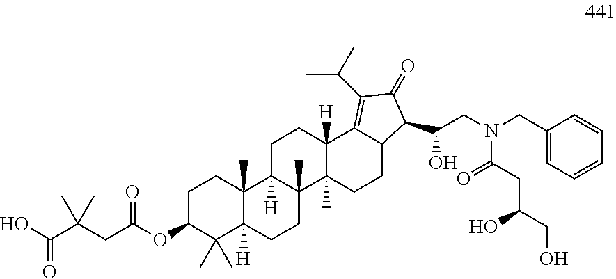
OC(C(CC(OC1C(C)(C)C2([H])C(C)(CC1)C1([H])C(C)(CC2)C2(C)C([H])(CC1)C1=C(C(C)C)C(=O)C(C(CN(C(CC(O)CO)=O)CC3=CC=CC=C3)O)C1CC2)=O)(C)C)=O
